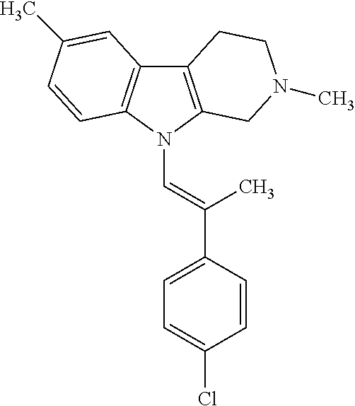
C12=C(N(C=C(C3=CC=C(Cl)C=C3)C)C3=C1C=C(C)C=C3)CN(C)CC2
